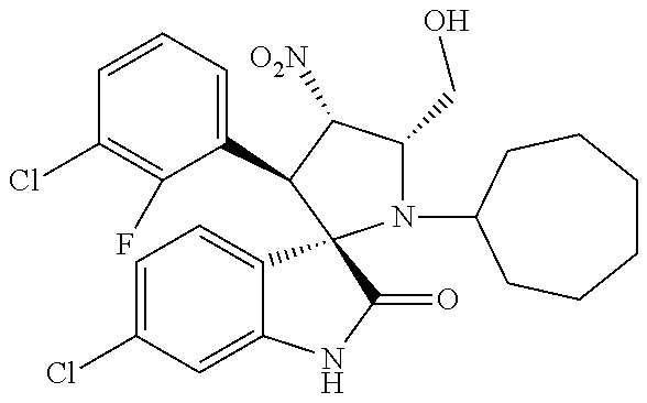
C1=CC=C(C2C([O2N])C(CO)N(C3CCCCCC3)C23C2=CC=C(Cl)C=C2NC3=O)C(F)=C1Cl
